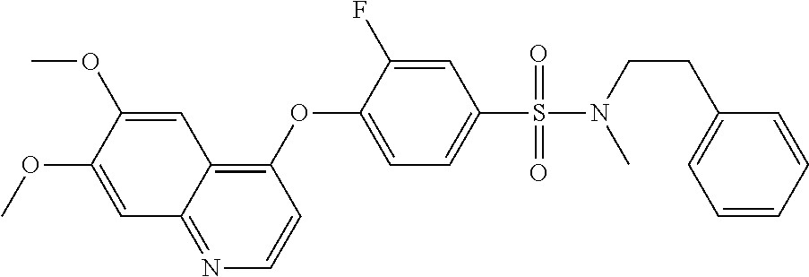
C1=C(OC)C(OC)=CC2=C(OC3=CC=C(S(=O)(=O)N(C)CCC4=CC=CC=C4)C=C3F)C=CN=C12
